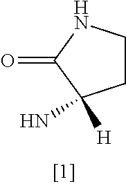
NC1([H])CCNC1=O
